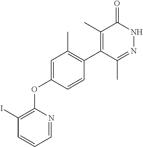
C1=C(OC2=C(I)C=CC=N2)C=CC(C2=C(C)C(=O)NN=C2C)=C1C
